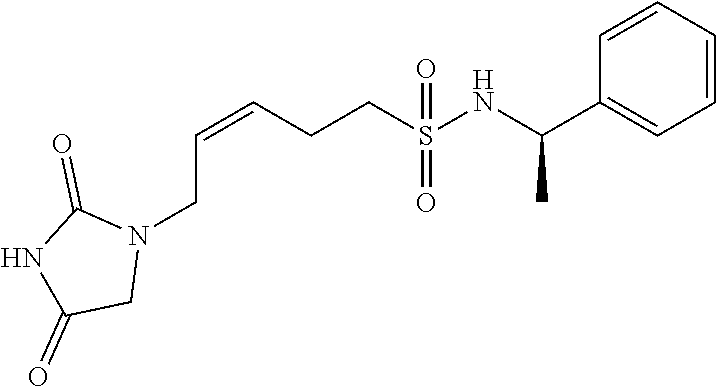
C(=CCCS(=O)(=O)NC(C1=CC=CC=C1)C)CN1C(=O)NC(=O)C1
